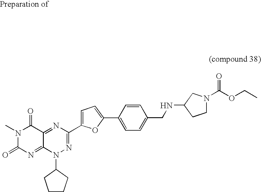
N1=C2C(=NC(=O)N(C)C2=O)N(C2CCCC2)N=C1C1=CC=C(C2=CC=C(CNC3CN(C(OCC)=O)CC3)C=C2)O1
